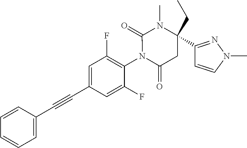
C1=CC(C#CC2=CC(F)=C(N3C(=O)CC(C4=NN(C)C=C4)(CC)N(C)C3=O)C(F)=C2)=CC=C1
